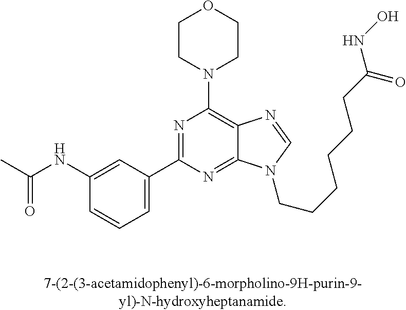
C1=CC=C(C2=NC(N3CCOCC3)=C3C(=N2)N(CCCCCCC(NO)=O)C=N3)C=C1NC(C)=O
